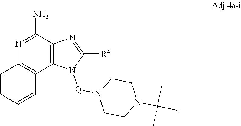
N1=C(N)C2=C(C3=C1C=CC=C3)N([Q]N1CCN(C(C)(C)C)CC1)C([R4])=N2
